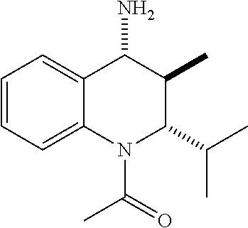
C1=CC=C2C(=C1)C(N)C(C)C(C(C)C)N2C(=O)C
